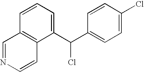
C12=C(C(C(C3=CC=C(Cl)C=C3)Cl)=CC=C1)C=CN=C2
